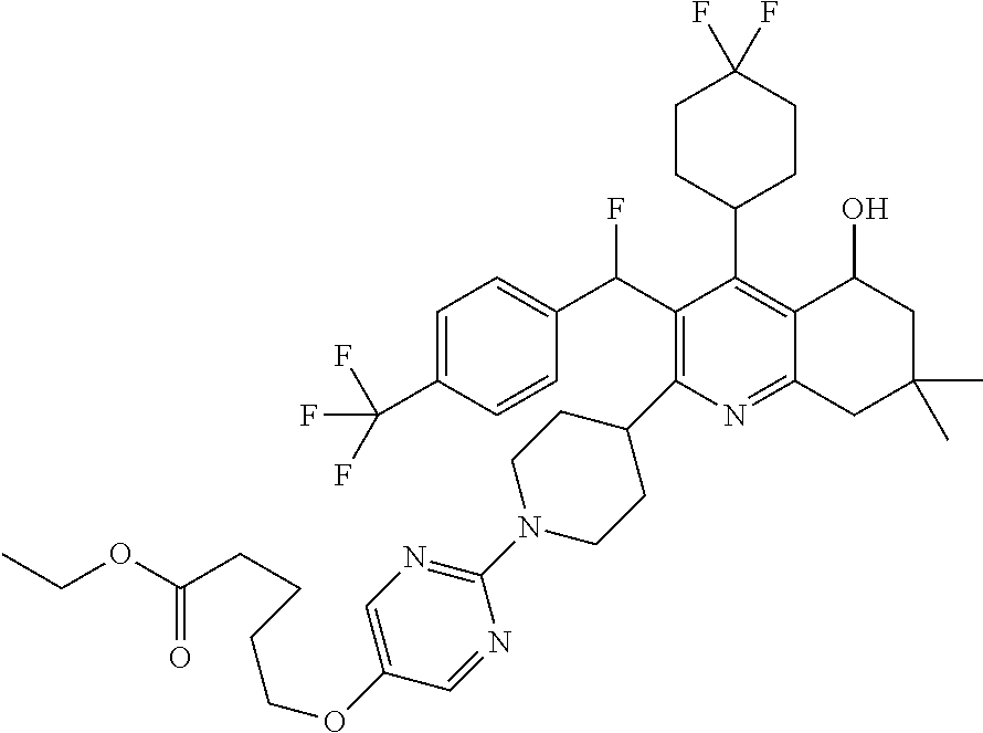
FC(C1=C(C2CCN(C3=NC=C(OCCCCC(=O)OCC)C=N3)CC2)N=C2C(=C1C1CCC(F)(F)CC1)C(O)CC(C)(C)C2)C1=CC=C(C(F)(F)F)C=C1
